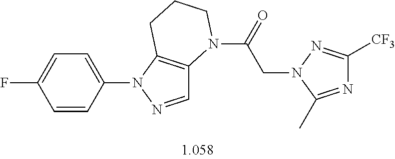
C1=C(N2N=CC3=C2CCCN3C(=O)CN2C(C)=NC([CF3])=N2)C=CC(F)=C1
